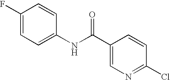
C1(F)=CC=C(NC(C2=CN=C(Cl)C=C2)=O)C=C1
